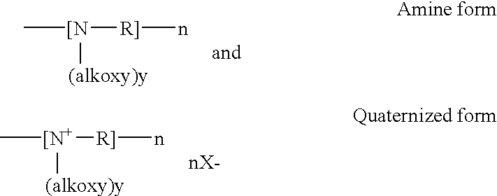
C[[N]([R]]n)[(alkoxy)y].C[[N+]([R]]n)[(alkoxy)y]
